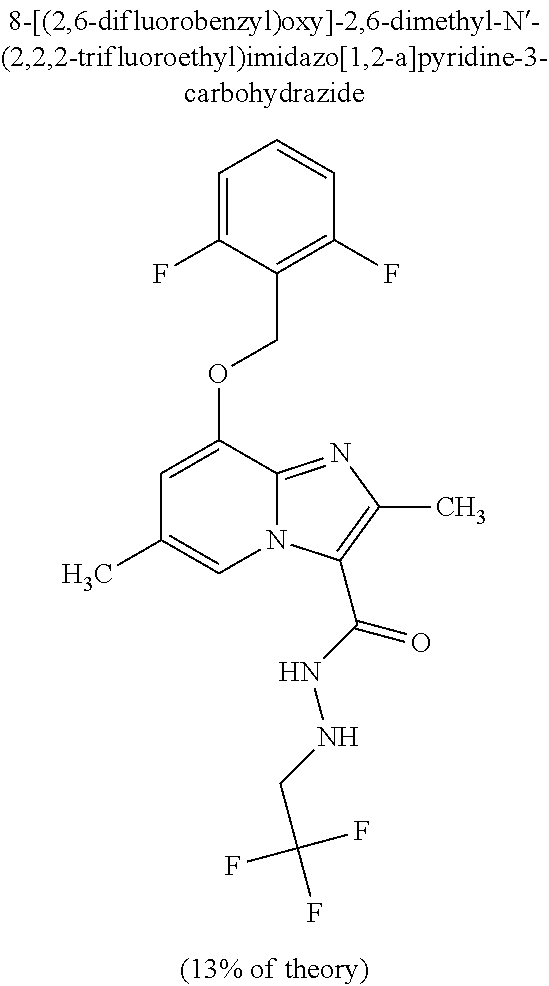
C1=C(F)C(COC2=CC(C)=CN3C2=NC(C)=C3C(NNCC(F)(F)F)=O)=C(F)C=C1
